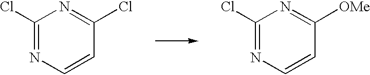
C1(Cl)=NC=CC(Cl)=N1.C1(Cl)=NC=CC([OMe])=N1
